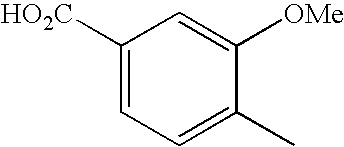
C1([HO2C])=CC=C(C)C([OMe])=C1
